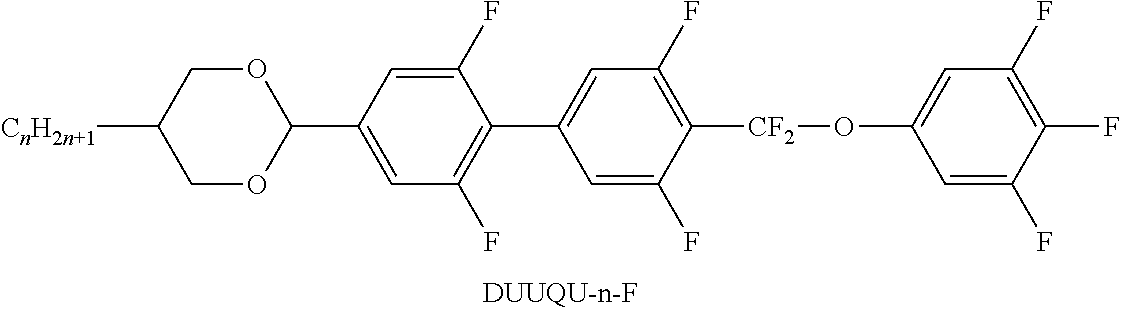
C1(C2OCC([CnH2n+1])CO2)=CC(F)=C(C2=CC(F)=C([CF2]OC3=CC(F)=C(F)C(F)=C3)C(F)=C2)C(F)=C1
